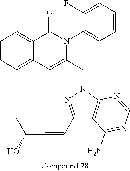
C1=CC=C2C(=C1C)C(=O)N(C1=CC=CC=C1F)C(CN1N=C(C#CC(C)O)C3=C1N=CN=C3N)=C2
